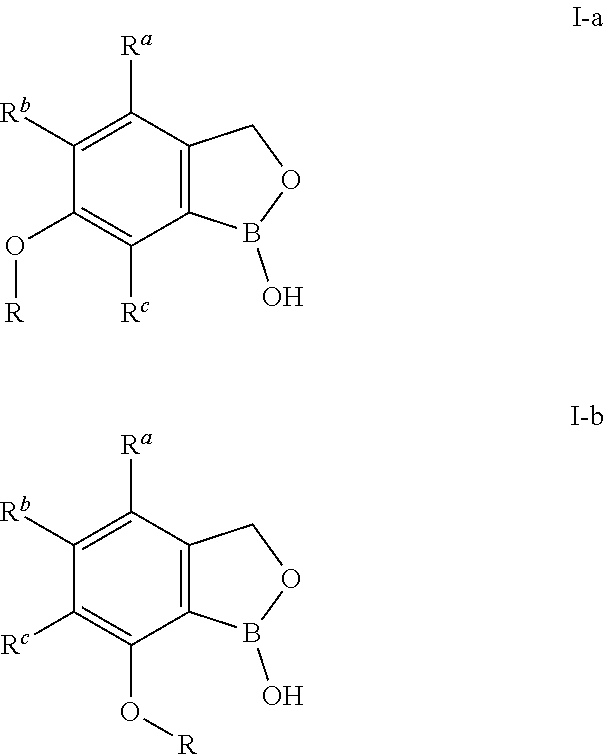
C1([Rb])=C([Ra])C2=C(C([Rc])=C1O[R])B(O)OC2.C1([Rb])=C([Ra])C2=C(C(O[R])=C1[Rc])B(O)OC2
